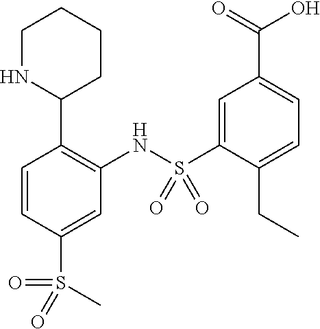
C1=CC(S(=O)(=O)C)=CC(NS(C2=CC(C(=O)O)=CC=C2CC)(=O)=O)=C1C1CCCCN1
